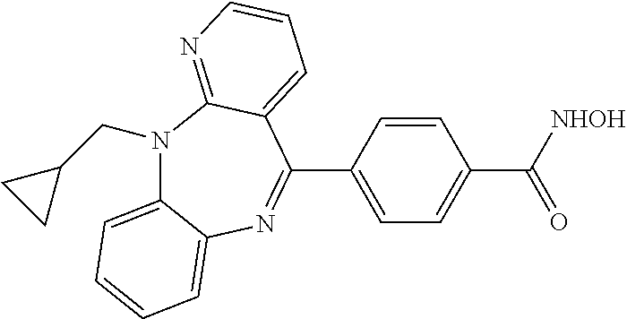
N1(CC2CC2)C2=CC=CC=C2N=C(C2=CC=C(C([NHOH])=O)C=C2)C2=CC=CN=C12
